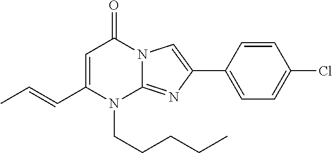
C1(C=CC)=CC(=O)N2C(=NC(C3=CC=C(Cl)C=C3)=C2)N1CCCCC
